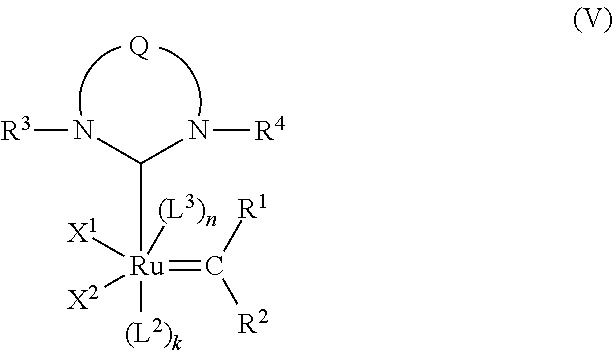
[Ru](=C([R1])[R2])([X1])([X2])([(L2)k])([(L3)n])C(N[R3])N[R4].[Q]
